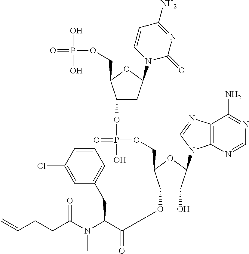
C(C(N(C(CCC=C)=O)C)C(=O)OC1C(O)C(N2C3=C(N=C2)C(N)=NC=N3)OC1COP(=O)(O)OC1CC(N2C(=O)N=C(N)C=C2)OC1COP(=O)(O)O)C1=CC=CC(Cl)=C1
